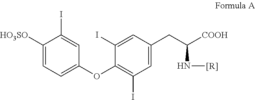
C1([HO3SO])=CC=C(OC2=C(I)C=C(CC([COOH])N[[R]])C=C2I)C=C1I
